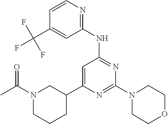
N1=C(N2CCOCC2)N=C(NC2=NC=CC(C(F)(F)F)=C2)C=C1C1CN(C(C)=O)CCC1
